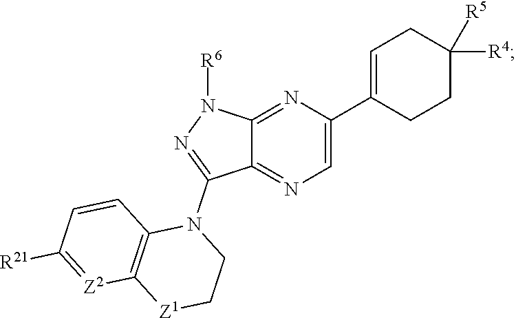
C12=NC(C3=CCC([R4])([R5])CC3)=CN=C1C(N1CC[Z1]C3=C1C=CC([R21])=[Z2]3)=NN2[R6]
